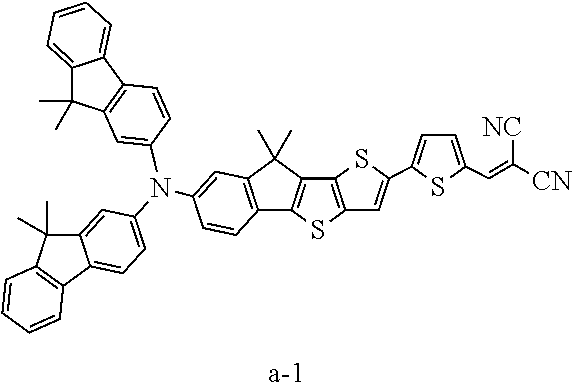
[a-1].C12=C(C(C)(C)C3=C1SC1=C3SC(C3=CC=C(C=C([CN])[NC])S3)=C1)C=C(N(C1=CC=C3C(=C1)C(C)(C)C1=C3C=CC=C1)C1=CC3=C(C4=CC=CC=C4C3(C)C)C=C1)C=C2
